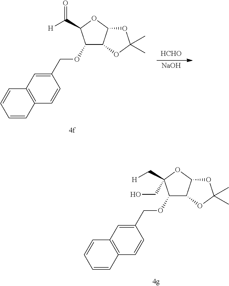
C1(OCC2=CC3=C(C=C2)C=CC=C3)C2C(OC1(C[H])CO)OC(C)(C)O2.C1(OCC2=CC3=C(C=C2)C=CC=C3)C2C(OC1C(=O)[H])OC(C)(C)O2.[HCHO].[NaOH]
